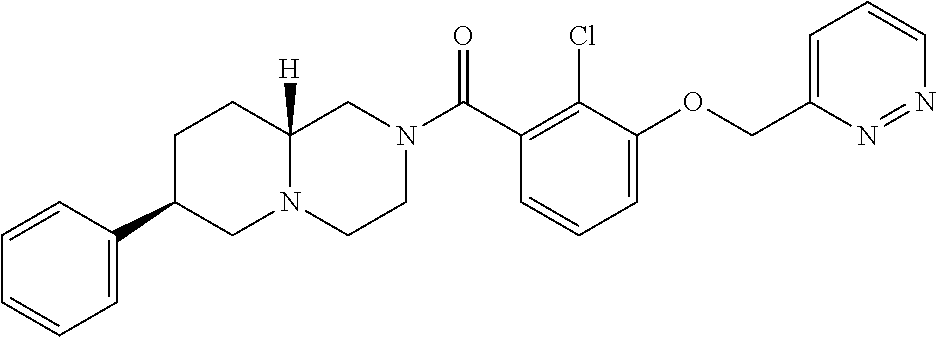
C1=C(OCC2=CC=CN=N2)C(Cl)=C(C(N2CCN3C([H])(C2)CCC(C2=CC=CC=C2)C3)=O)C=C1
